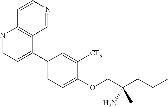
C1(C2=CC=NC3=C2C=NC=C3)=CC=C(OCC(CC(C)C)(C)N)C([CF3])=C1
